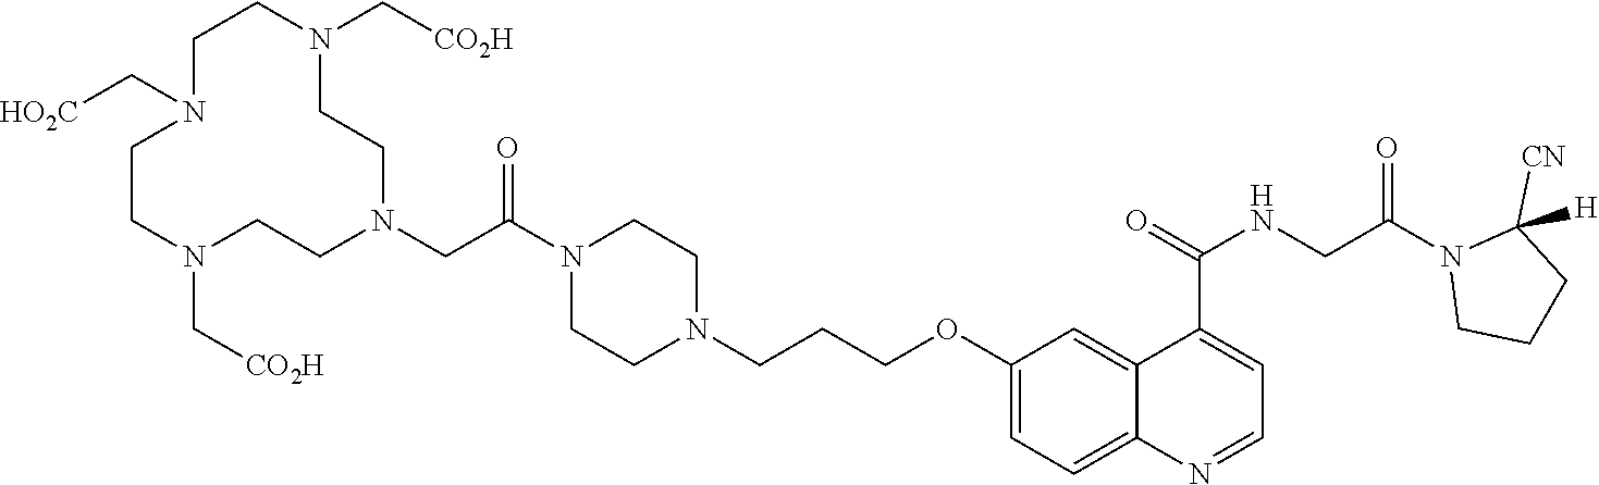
C1CN(CC(N2CCN(CCCOC3=CC=C4C(=C3)C(C(=O)NCC(N3CCCC3([CN])[H])=O)=CC=N4)CC2)=O)CCN(C[CO2H])CCN(C[HO2C])CCN1C[CO2H]
